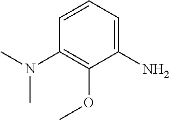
C1(N)=CC=CC(N(C)C)=C1OC
